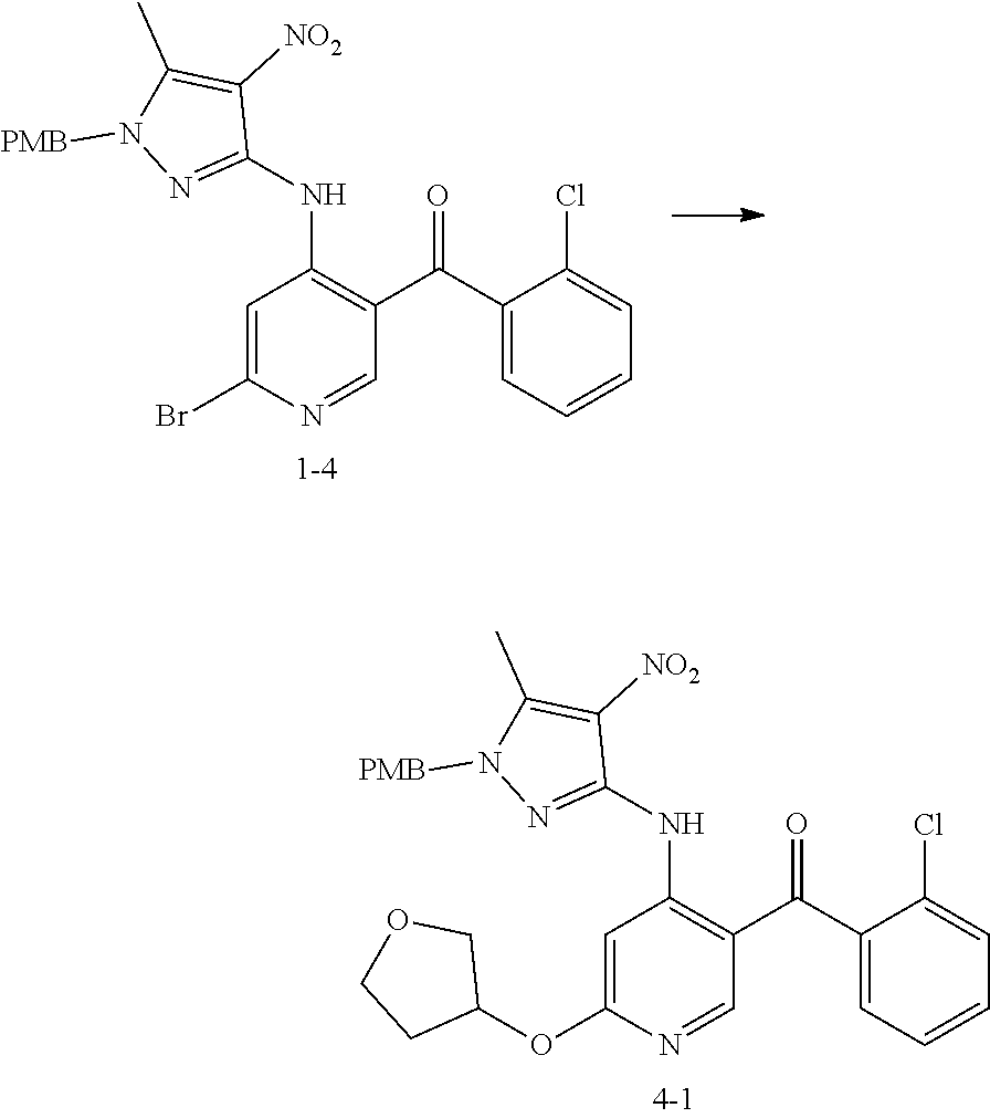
C1=C(Br)N=CC(C(=O)C2=CC=CC=C2Cl)=C1NC1=NN([PMB])C(C)=C1[NO2].C1=C(OC2COCC2)N=CC(C(=O)C2=CC=CC=C2Cl)=C1NC1=NN([PMB])C(C)=C1[NO2]
